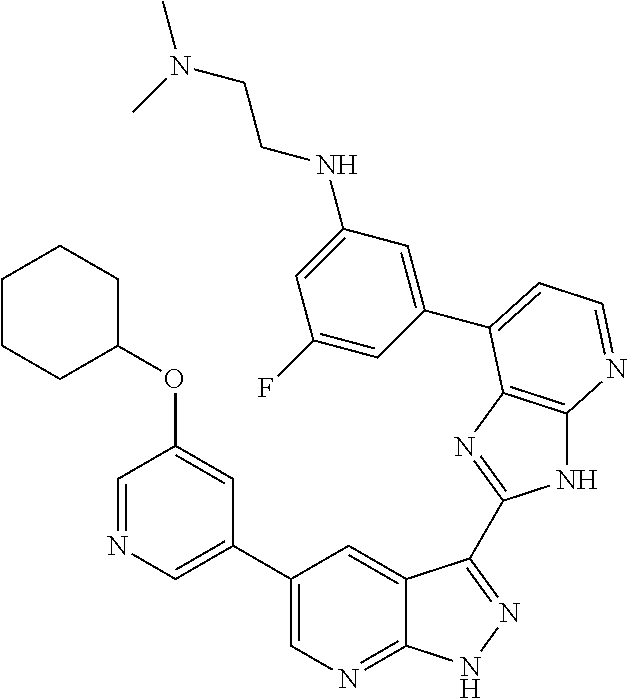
C1(C2=CN=CC(OC3CCCCC3)=C2)=CN=C2C(=C1)C(C1=NC3=C(N1)N=CC=C3C1=CC(NCCN(C)C)=CC(F)=C1)=NN2
